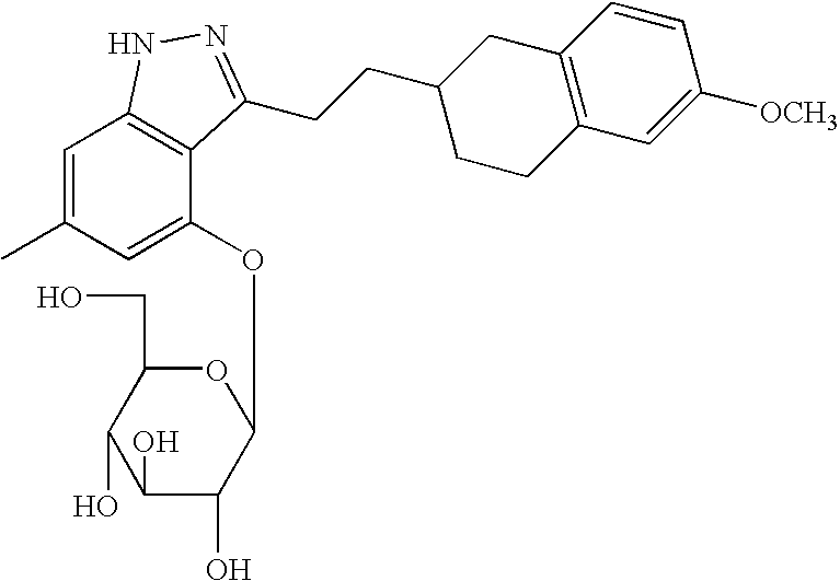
C1(O)C(O)C(OC2=CC(C)=CC3=C2C(CCC2CCC4=C(C2)C=CC([OCH3])=C4)=NN3)OC(CO)C1O
